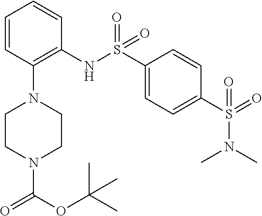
C1=CC(N2CCN(C(OC(C)(C)C)=O)CC2)=C(NS(C2=CC=C(S(=O)(N(C)C)=O)C=C2)(=O)=O)C=C1
